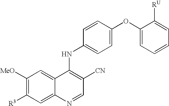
C1([MeO])=C([R3])C=C2C(=C1)C(NC1=CC=C(OC3=CC=CC=C3[RU])C=C1)=C([CN])C=N2
